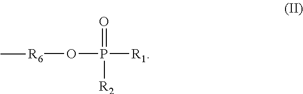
[R1]P(=O)(O[R6]C)[R2]
